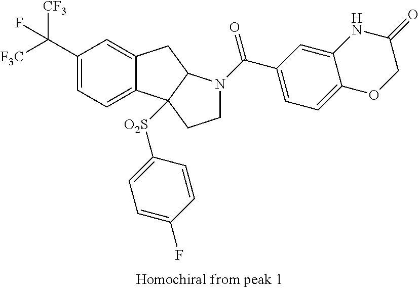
C(C1=CC=C2C(=C1)CC1C2([O2S]C2=CC=C(F)C=C2)CCN1C(C1=CC=C2C(=C1)NC(=O)CO2)=O)([F3C])([CF3])F
